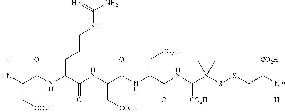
N(C(C(NC(C(NC(C(NC(C(NC(C(SSCC(N[H])[CO2H])(C)C)[CO2H])=O)C[CO2H])=O)C[CO2H])=O)CCCNC(N)=N)=O)C[CO2H])[H]
